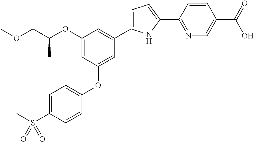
O(CC(OC1=CC(OC2=CC=C(S(C)(=O)=O)C=C2)=CC(C2=CC=C(C3=NC=C(C(=O)O)C=C3)N2)=C1)C)C
